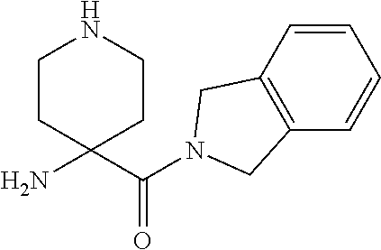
NC1(C(N2CC3=C(C2)C=CC=C3)=O)CCNCC1
